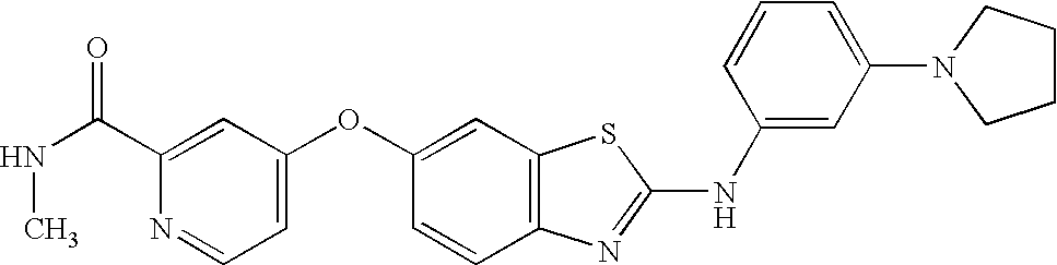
C1(C(=O)NC)=CC(OC2=CC3=C(C=C2)N=C(NC2=CC(N4CCCC4)=CC=C2)S3)=CC=N1
